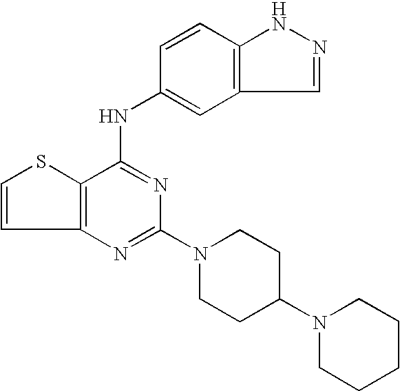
C12=C(C(NC3=CC4=C(C=C3)NN=C4)=NC(N3CCC(N4CCCCC4)CC3)=N1)SC=C2
